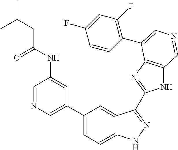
C1(C2=CN=CC(NC(=O)CC(C)C)=C2)=CC=C2C(=C1)C(C1=NC3=C(N1)C=NC=C3C1=C(F)C=C(F)C=C1)=NN2
